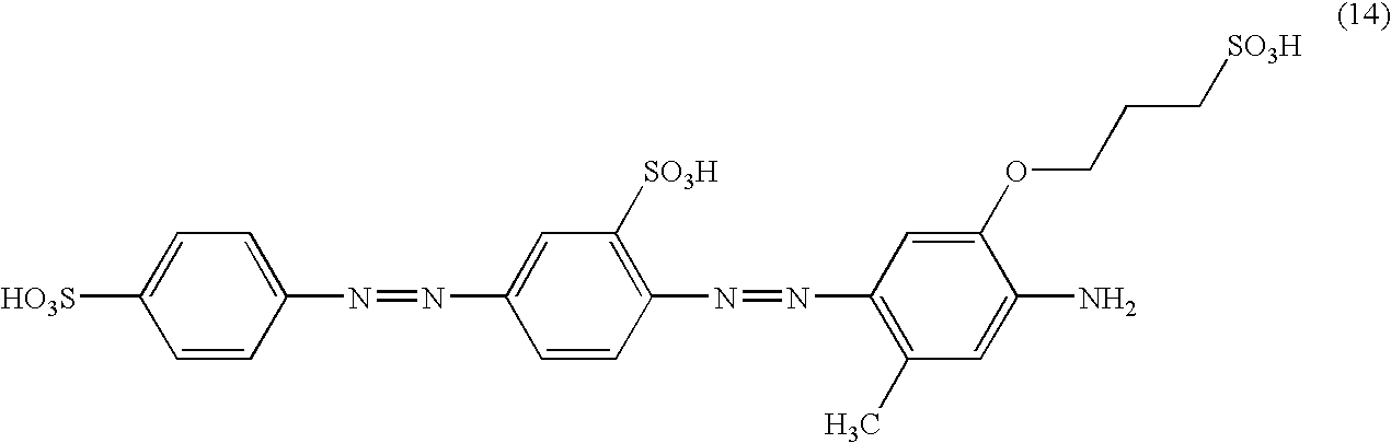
C1=CC(N=NC2=CC([SO3H])=C(N=NC3=C(C)C=C(N)C(OCCC[SO3H])=C3)C=C2)=CC=C1[HO3S]
